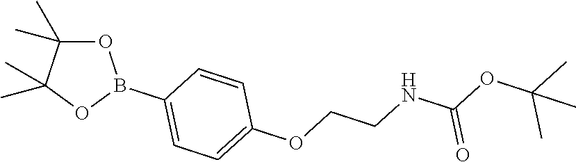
O1C(C)(C)C(C)(C)OB1C1=CC=C(OCCNC(OC(C)(C)C)=O)C=C1
